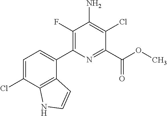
C1(F)=C(C2=CC=C(Cl)C3=C2C=CN3)N=C(C(OC)=O)C(Cl)=C1N
